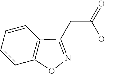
C1=CC=CC2=C1C(CC(=O)OC)=NO2
